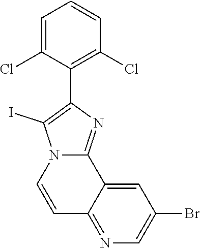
C1=CN2C(=NC(C3=C(Cl)C=CC=C3Cl)=C2I)C2=CC(Br)=CN=C12
